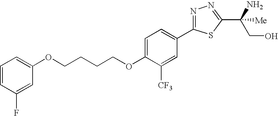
C1=CC(F)=CC(OCCCCOC2=CC=C(C3=NN=C(C(N)([Me])CO)S3)C=C2[CF3])=C1
